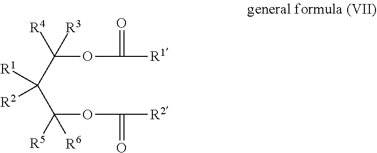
C(OC(=O)[R2])(C(C(OC(=O)[R1])([R4])[R3])([R1])[R2])([R6])[R5]
